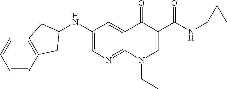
N(C1CC1)C(C1=CN(CC)C2=NC=C(NC3CC4=C(C=CC=C4)C3)C=C2C1=O)=O
